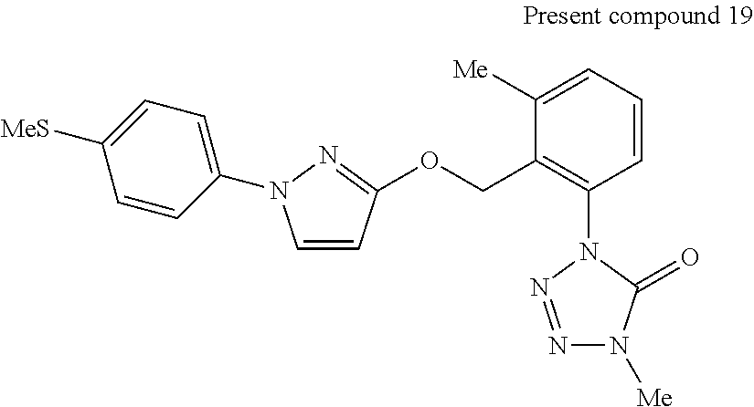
C1([Me])=CC=CC(N2N=NN([Me])C2=O)=C1COC1=NN(C2=CC=C([MeS])C=C2)C=C1
